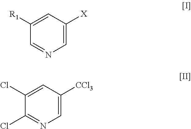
C1([R1])=CC([X])=CN=C1.C1(Cl)=CC([CCl3])=CN=C1Cl
